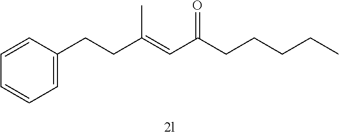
C(C(=CC(CCCCC)=O)C)CC1=CC=CC=C1
